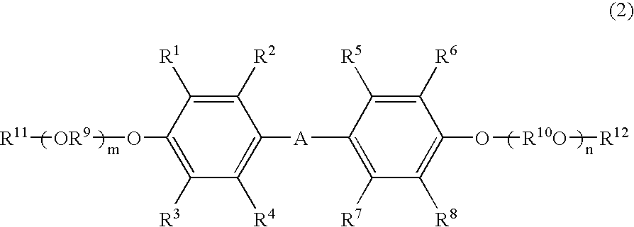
C1([A]C2=C([R7])C([R8])=C(O[R10O][R12])C([R6])=C2[R5])=C([R4])C([R3])=C(O[OR9][R11])C([R1])=C1[R2]
